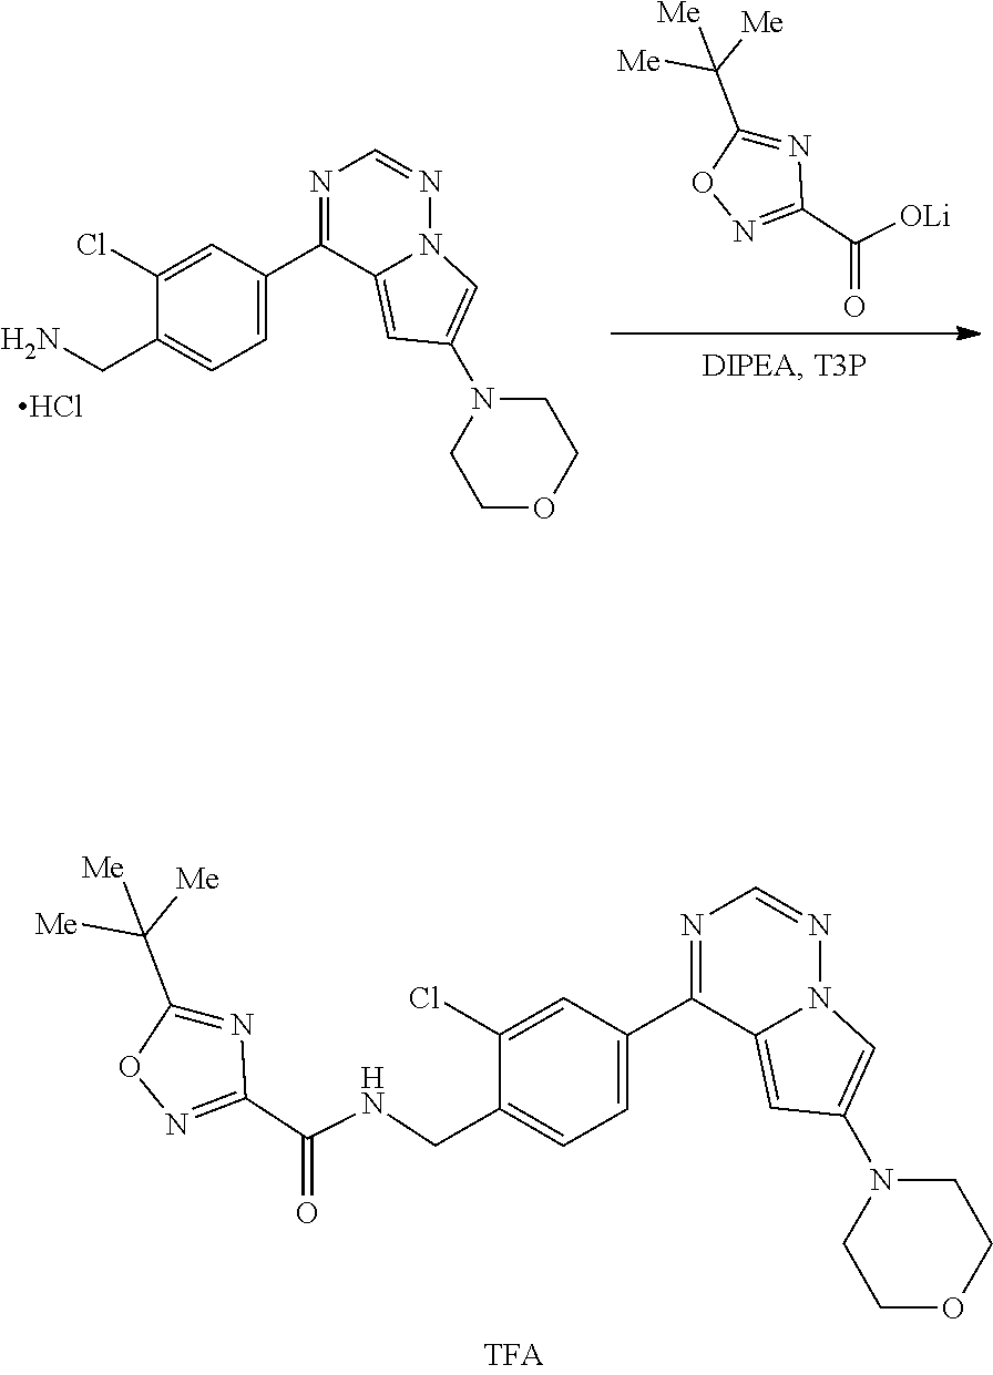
N1=C(C(=O)[OLi])N=C(C([Me])([Me])[Me])O1.N1(C2=CN3N=CN=C(C4=CC=C(CN)C(Cl)=C4)C3=C2)CCOCC1.Cl.N1(C2=CN3N=CN=C(C4=CC=C(CNC(=O)C5=NOC(C([Me])([Me])[Me])=N5)C(Cl)=C4)C3=C2)CCOCC1
